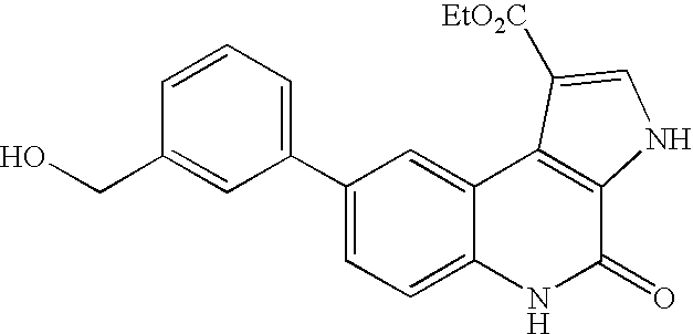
C1(C2=CC=CC(CO)=C2)=CC=C2C(=C1)C1=C(C(=O)N2)NC=C1[EtO2C]
